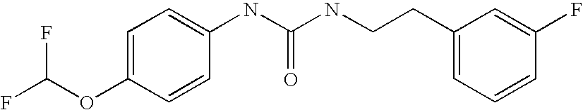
FC(OC1=CC=C(NC(NCCC2=CC=CC(F)=C2)=O)C=C1)F
